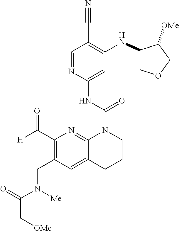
C1=NC(NC(=O)N2C3=NC(C([H])=O)=C(CN([Me])C(C[OMe])=O)C=C3CCC2)=CC(NC2COCC2[OMe])=C1C#N
